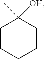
C1CCCCC1([OH])C
